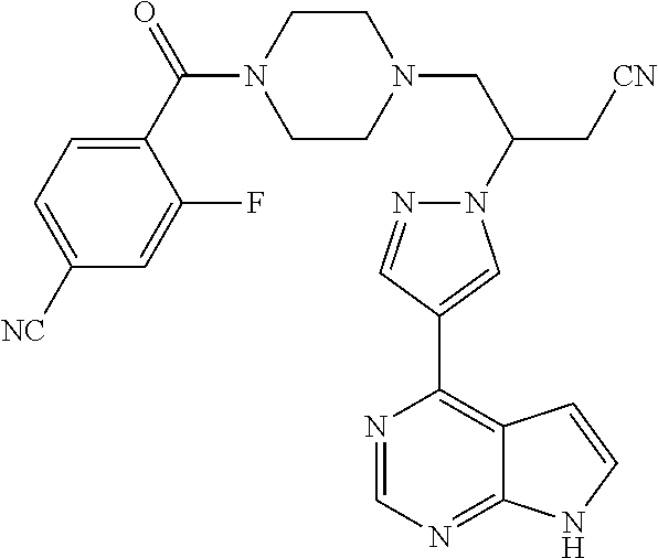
C1(C2=CN(C(CN3CCN(C(C4=CC=C([NC])C=C4F)=O)CC3)C[CN])N=C2)=C2C(=NC=N1)NC=C2
